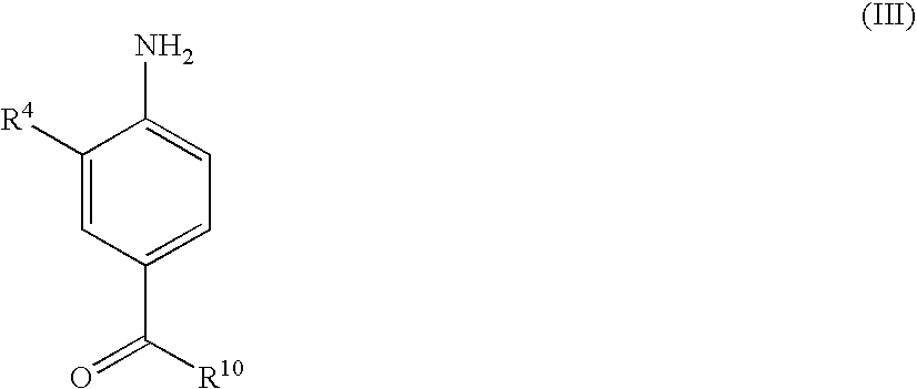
C1([R4])=CC(C([R10])=O)=CC=C1N
